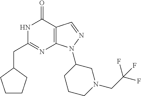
C1(CC2=NC3=C(C(=O)N2)C=NN3C2CCCN(CC(F)(F)F)C2)CCCC1
